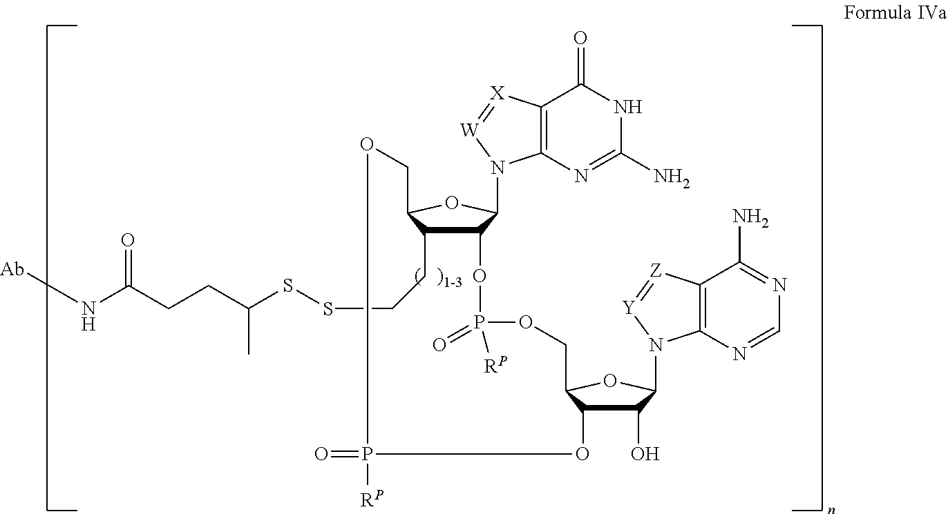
C12C(CCSSC(C)CCC(=O)N[Ab])C(OC1N1C3=C(C(=O)NC(N)=N3)[X]=[W]1)COP(=O)([RP])OC1C(O)C(N3C4=C(C(N)=NC=N4)[Z]=[Y]3)OC1COP([RP])(=O)O2
